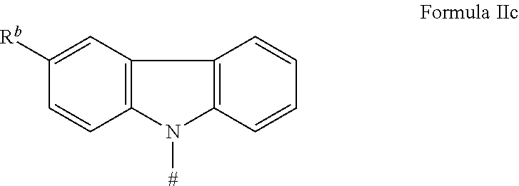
C1([Rb])=CC2=C(C=C1)N([#])C1=C2C=CC=C1
